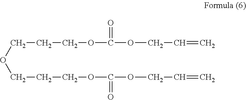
C(CCOC(OCC=C)=O)OCCCOC(OCC=C)=O
